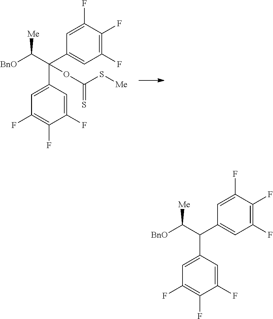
C1=C(C(C2=CC(F)=C(F)C(F)=C2)(C([BnO])[Me])OC(=S)S[Me])C=C(F)C(F)=C1F.C1=C(C(C2=CC(F)=C(F)C(F)=C2)C([BnO])[Me])C=C(F)C(F)=C1F
